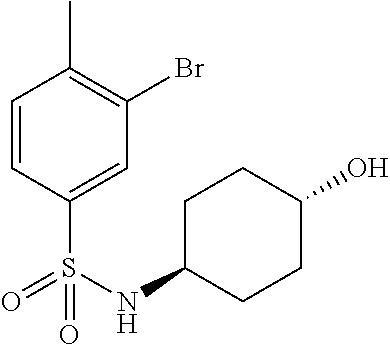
C1=CC(S(=O)(NC2CCC(O)CC2)=O)=CC(Br)=C1C
